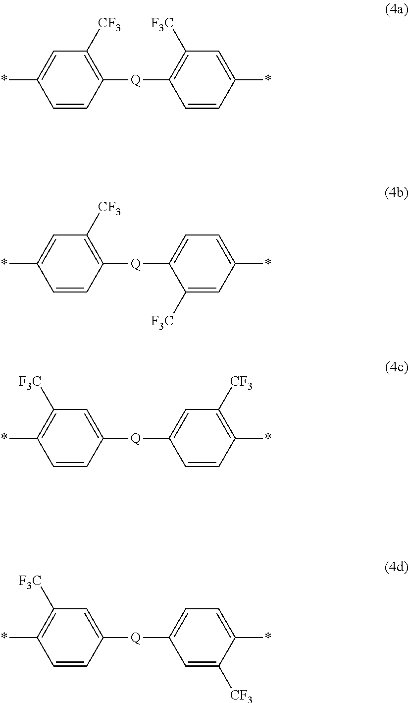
C1=CC([Q]C2=C([F3C])C=C(*)C=C2)=C([CF3])C=C1*.C1=CC([Q]C2=CC=C(*)C=C2[F3C])=C([CF3])C=C1*.C1=CC([Q]C2=CC([CF3])=C(*)C=C2)=CC([F3C])=C1*.C1=CC([Q]C2=CC=C(*)C([CF3])=C2)=CC([F3C])=C1*
